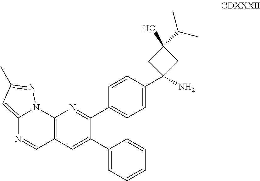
C12=C(C=C(C3=CC=CC=C3)C(C3=CC=C(C4(N)CC(C(C)C)(O)C4)C=C3)=N1)C=NC1=CC(C)=NN21
